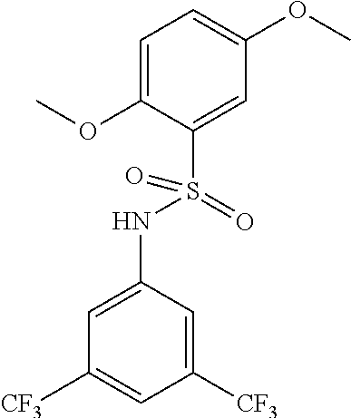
C1=C(OC)C(S(NC2=CC([CF3])=CC([CF3])=C2)(=O)=O)=CC(OC)=C1
